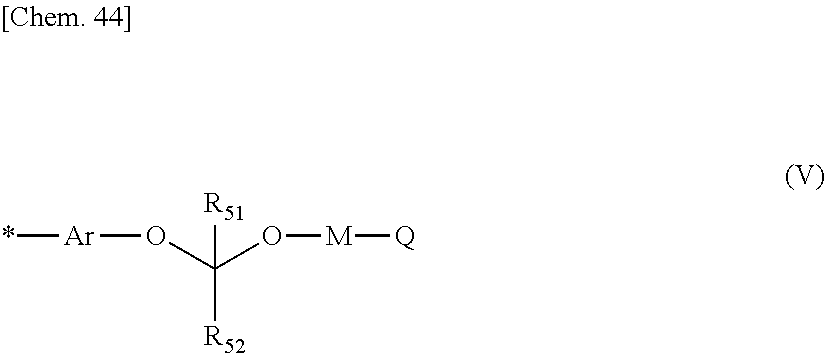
*[Ar]OC(O[M][Q])([R51])[R52]
